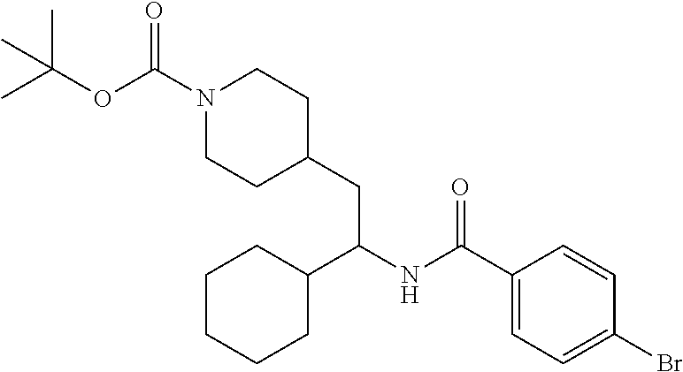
CC(OC(N1CCC(CC(NC(C2=CC=C(Br)C=C2)=O)C2CCCCC2)CC1)=O)(C)C
